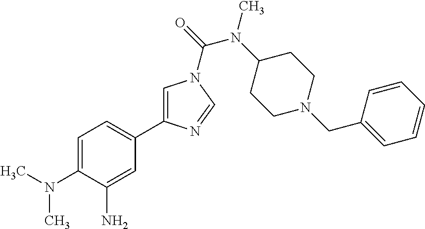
C1=C(N(C)C)C(N)=CC(C2=CN(C(=O)N(C3CCN(CC4=CC=CC=C4)CC3)C)C=N2)=C1
